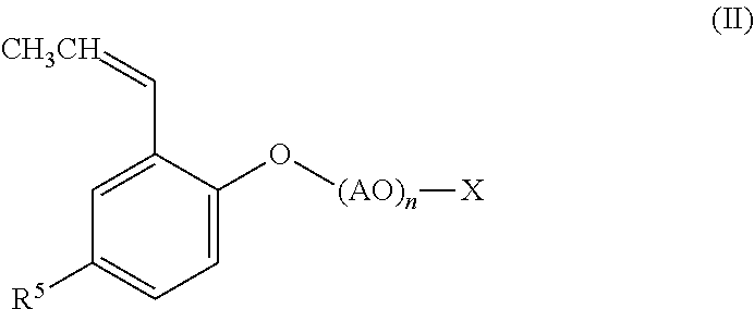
C1=C(C=[CH3CH])C(O[(AO)n][X])=CC=C1[R5]
